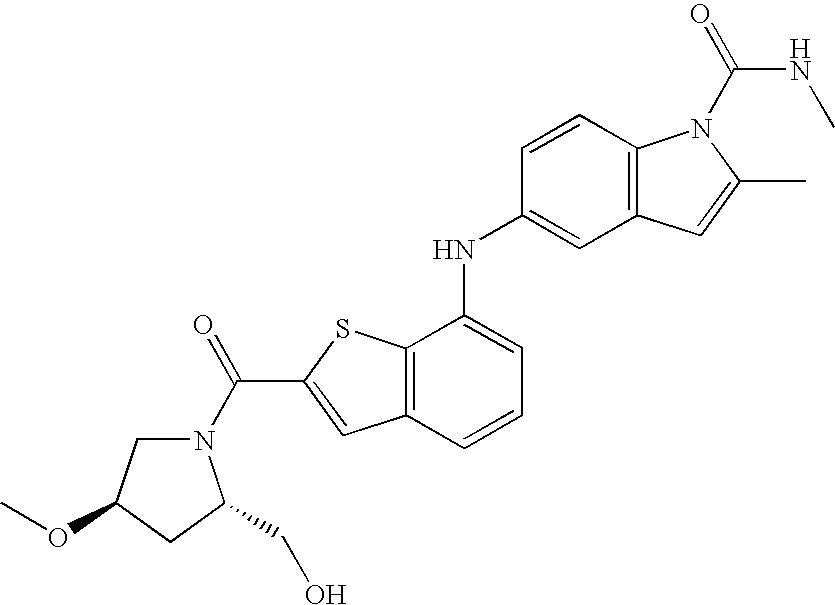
C12=C(C(NC3=CC4=C(C=C3)N(C(=O)NC)C(C)=C4)=CC=C1)SC(C(=O)N1CC(OC)CC1CO)=C2
